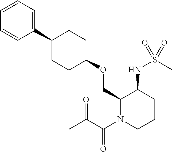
C1(OCC2C(NS(C)(=O)=O)CCCN2C(C(C)=O)=O)CCC(C2=CC=CC=C2)CC1
